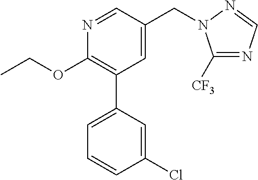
C1(OCC)=C(C2=CC=CC(Cl)=C2)C=C(CN2C([CF3])=NC=N2)C=N1
